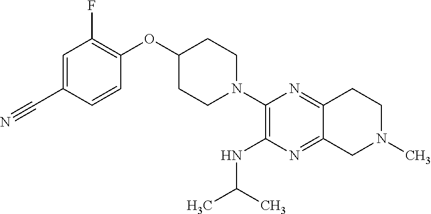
C1=C(C#N)C=CC(OC2CCN(C3=C(NC(C)C)N=C4C(=N3)CCN(C)C4)CC2)=C1F
